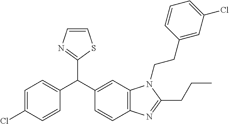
C1=C(Cl)C=CC(C(C2=CC3=C(C=C2)N=C(CCC)N3CCC2=CC(Cl)=CC=C2)C2=NC=CS2)=C1
